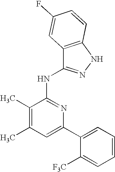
C1=C(C2=CC=CC=C2[F3C])N=C(NC2=NNC3=C2C=C(F)C=C3)C(C)=C1C
